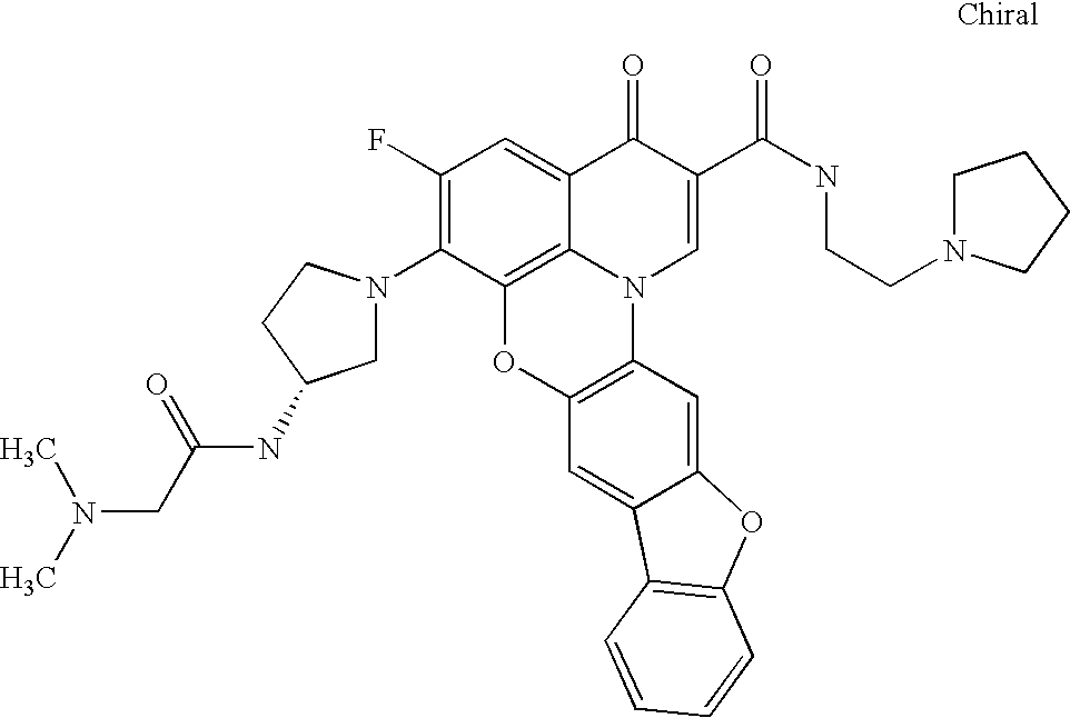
C1(F)=C(N2CC(NC(CN(C)C)=O)CC2)C2=C3C(=C1)C(=O)C(C(NCCN1CCCC1)=O)=CN3C1=C(O2)C=C2C(=C1)OC1=C2C=CC=C1
